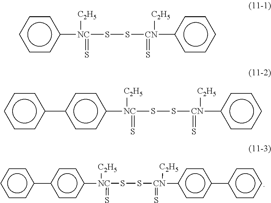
c1([NC](SS[CN](c2ccc(-c3ccccc3)cc2)([C2H5])=S)([C2H5])=S)ccc(-c2ccccc2)cc1.c1([NC](SS[CN](c2ccccc2)([C2H5])=S)([C2H5])=S)ccccc1.c1([NC](SS[CN](c2ccccc2)([C2H5])=S)([C2H5])=S)ccc(-c2ccccc2)cc1
